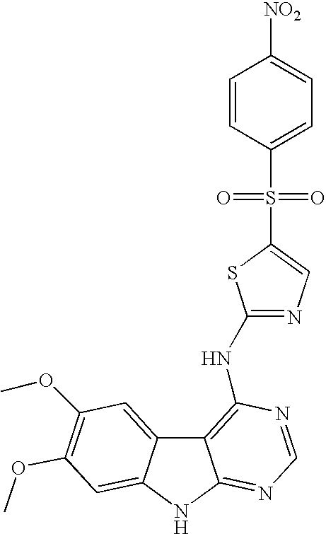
C1=CC(S(C2=CN=C(NC3=C4C5=CC(OC)=C(OC)C=C5NC4=NC=N3)S2)(=O)=O)=CC=C1[NO2]
